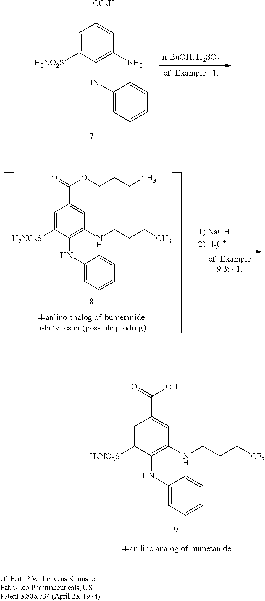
C1=C([H2NO2S])C(NC2=CC=CC=C2)=C(N)C=C1[CO2H].C1=C([H2NO2S])C(NC2=CC=CC=C2)=C(NCCCC)C=C1C(=O)OCCCC.C1=C([H2NO2S])C(NC2=CC=CC=C2)=C(NCCC[CF3])C=C1C(=O)O
